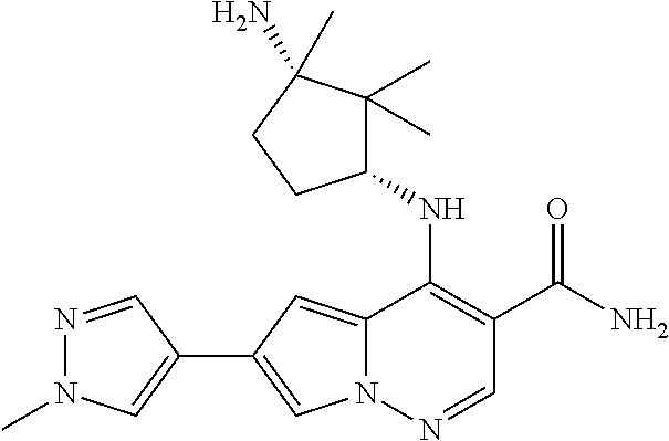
N12C(=CC(C3=CN(C)N=C3)=C1)C(NC1C(C)(C)C(N)(C)CC1)=C(C(N)=O)C=N2
